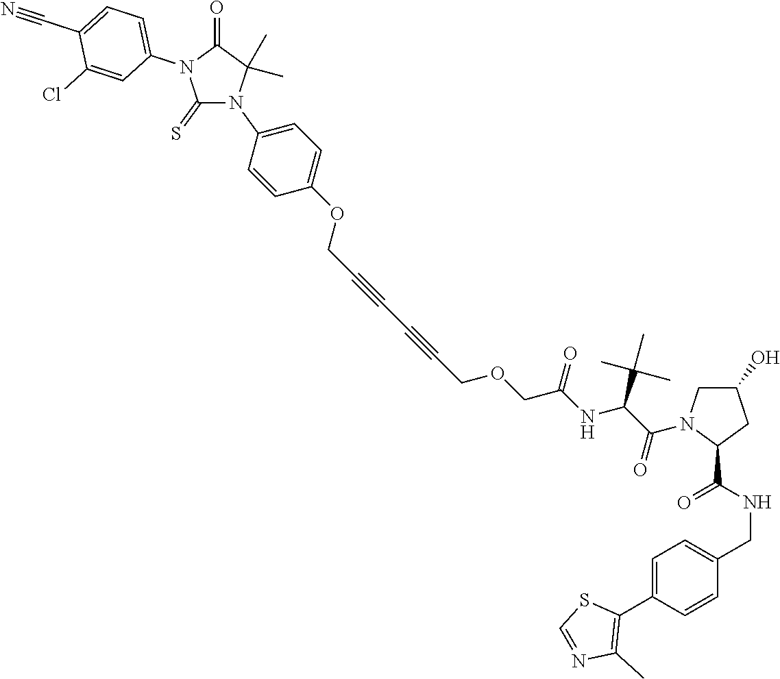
C1(=S)N(C2=CC=C(OCC#CC#CCOCC(NC(C(C)(C)C)C(=O)N3CC(O)CC3C(=O)NCC3=CC=C(C4=C(C)N=CS4)C=C3)=O)C=C2)C(C)(C)C(=O)N1C1=CC=C(C#N)C(Cl)=C1
